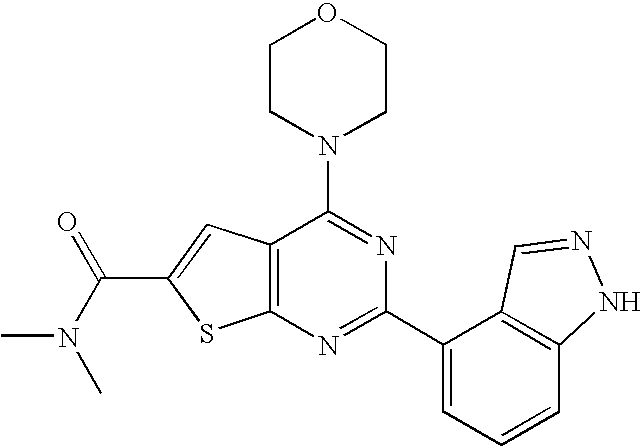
C1CN(C2=NC(C3=CC=CC4=C3C=NN4)=NC3=C2C=C(C(N(C)C)=O)S3)CCO1
